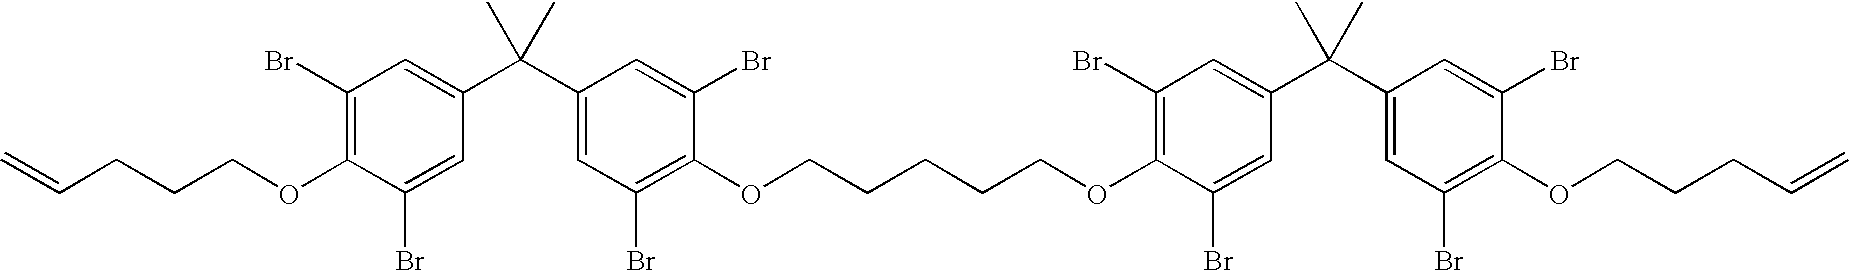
C1(Br)=C(OCCCC=C)C(Br)=CC(C(C2=CC(Br)=C(OCCCCCOC3=C(Br)C=C(C(C4=CC(Br)=C(OCCCC=C)C(Br)=C4)(C)C)C=C3Br)C(Br)=C2)(C)C)=C1
